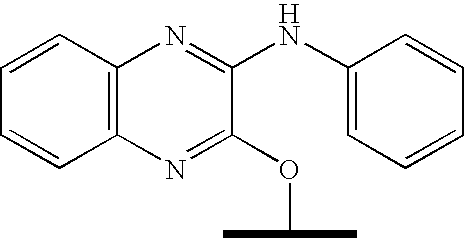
C12=C(N=C(NC3=CC=CC=C3)C(OC(C)C)=N1)C=CC=C2
